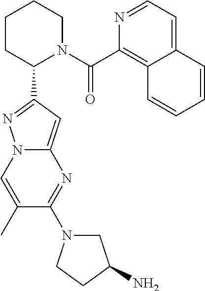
C1CC(C2=NN3C(=C2)N=C(N2CC(N)CC2)C(C)=C3)N(C(C2=C3C(=CC=N2)C=CC=C3)=O)CC1
